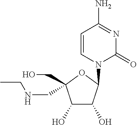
C1=CN(C2C(O)C(O)C(CO)(CNCC)O2)C(=O)N=C1N
